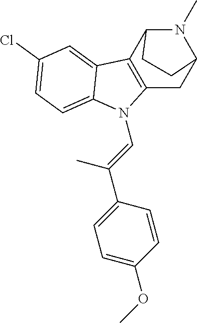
C12=C(C3N(C)C(C1)CC3)C1=CC(Cl)=CC=C1N2C=C(C)C1=CC=C(OC)C=C1
